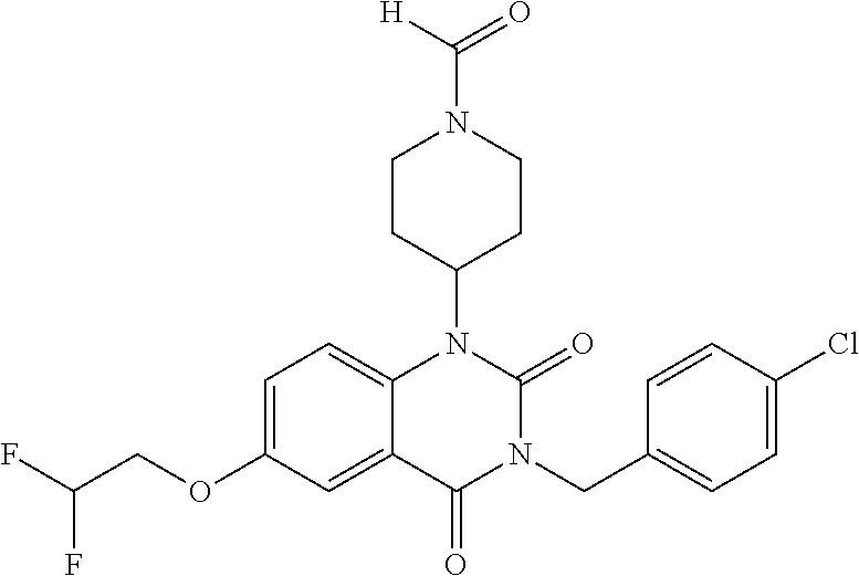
C1=C(OCC(F)F)C=C2C(=C1)N(C1CCN(C([H])=O)CC1)C(=O)N(CC1=CC=C(Cl)C=C1)C2=O
